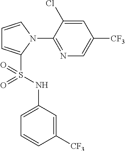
C1=CN(C2=NC=C([CF3])C=C2Cl)C(S(NC2=CC=CC([CF3])=C2)(=O)=O)=C1
